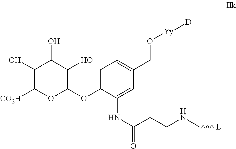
C1=C(OC2C(O)C(O)C(O)C([CO2H])O2)C(NC(CCNC[L])=O)=CC(CO[Yy][D])=C1
